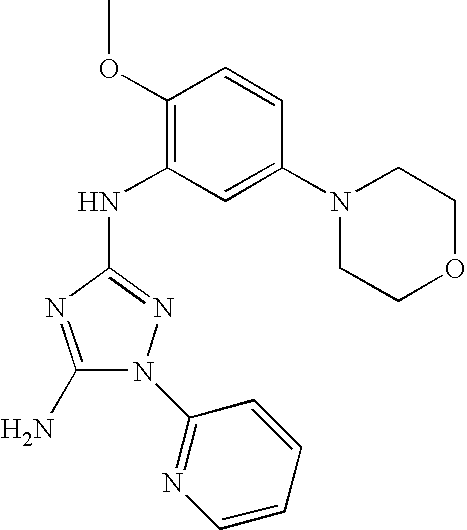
C1(N)=NC(NC2=C(OC)C=CC(N3CCOCC3)=C2)=NN1C1=NC=CC=C1
